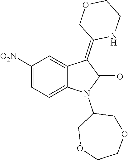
C1([O2N])=CC=C2C(=C1)C(=C1NCCOC1)C(=O)N2C1COCCOC1
